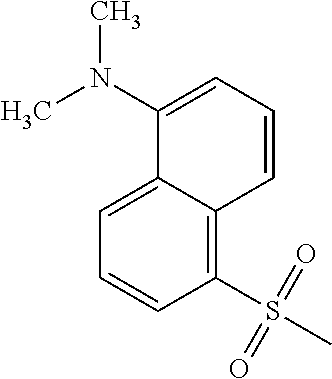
C1(S(C)(=O)=O)=C2C(=CC=C1)C(N(C)C)=CC=C2
